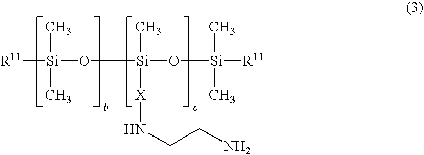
[R11][Si](C)(C)O[Si](C)([X]NCCN)O[Si]([R11])(C)C
